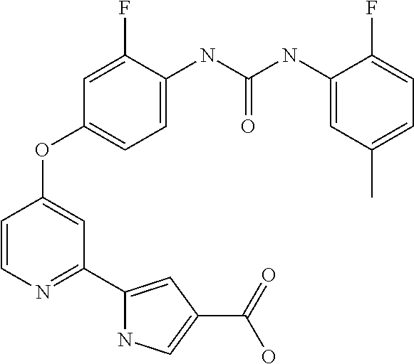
C1=CN=C(C2=CC(C(=O)O)=CN2)C=C1OC1=CC=C(NC(NC2=CC(C)=CC=C2F)=O)C(F)=C1
